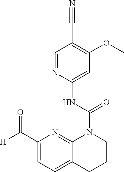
C1=NC(NC(N2C3=NC(C([H])=O)=CC=C3CCC2)=O)=CC(OC)=C1C#N
